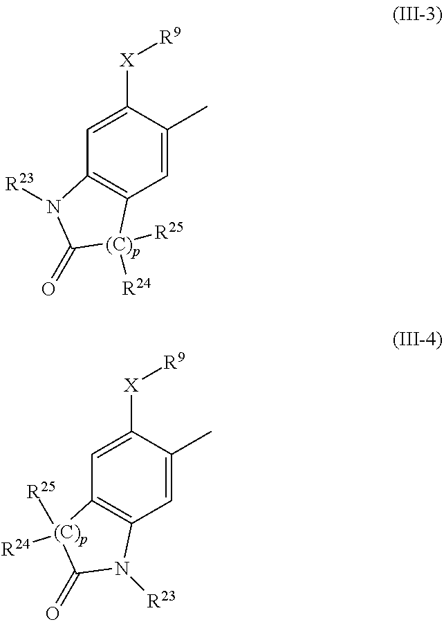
C1=C([X][R9])C(C)=CC2=C1N([R23])C(=O)[(C)p]2([R25])[R24].C1=C([X][R9])C(C)=CC2=C1[(C)p]([R25])([R24])C(=O)N2[R23]
